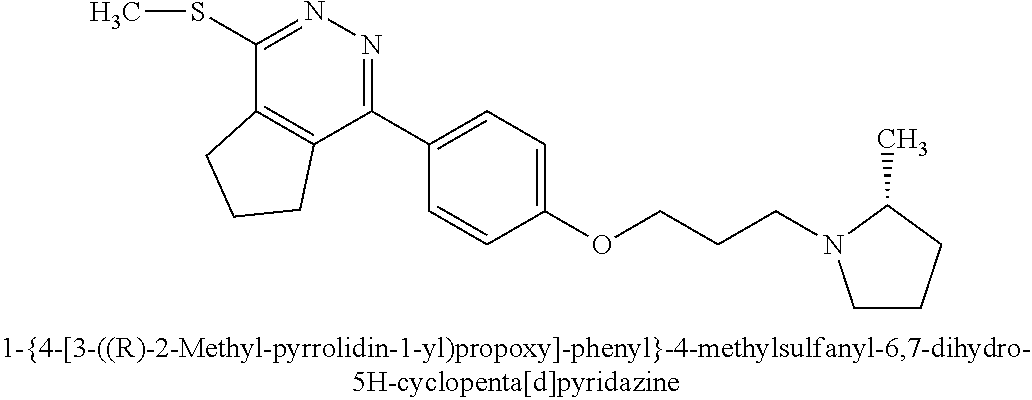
C1(SC)=NN=C(C2=CC=C(OCCCN3CCCC3C)C=C2)C2=C1CCC2
